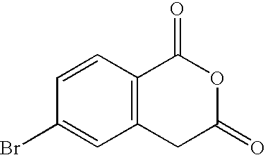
C1=CC(Br)=CC2=C1C(=O)OC(=O)C2
